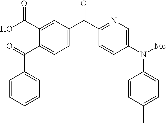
O=C(C1=CC=C(C(C2=NC=C(N([Me])C3=CC=C(C)C=C3)C=C2)=O)C=C1C(O)=O)C1=CC=CC=C1
